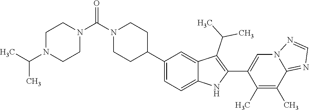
N1(C(N2CCN(C(C)C)CC2)=O)CCC(C2=CC=C3C(=C2)C(C(C)C)=C(C2=CN4C(=NC=N4)C(C)=C2C)N3)CC1
